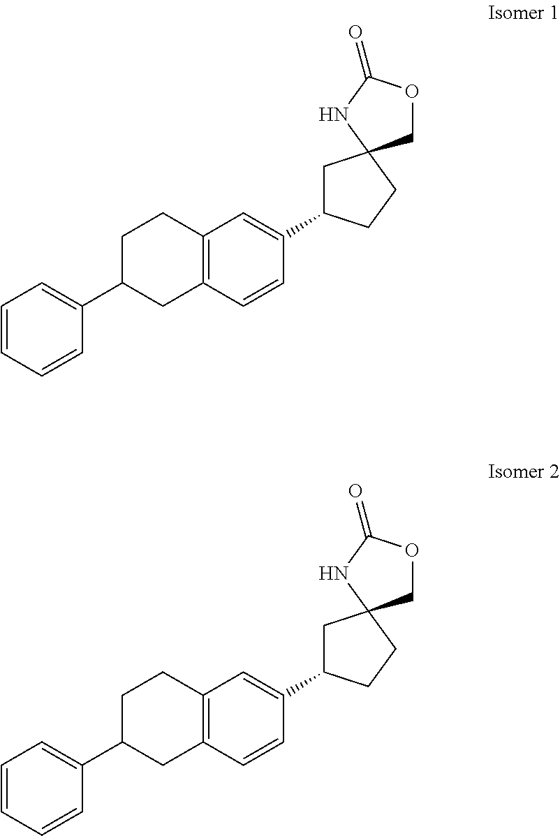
C12=C(C=CC(C3CC4(CC3)COC(=O)N4)=C1)CC(C1=CC=CC=C1)CC2.C12=C(C=CC(C3CC4(CC3)COC(=O)N4)=C1)CC(C1=CC=CC=C1)CC2
